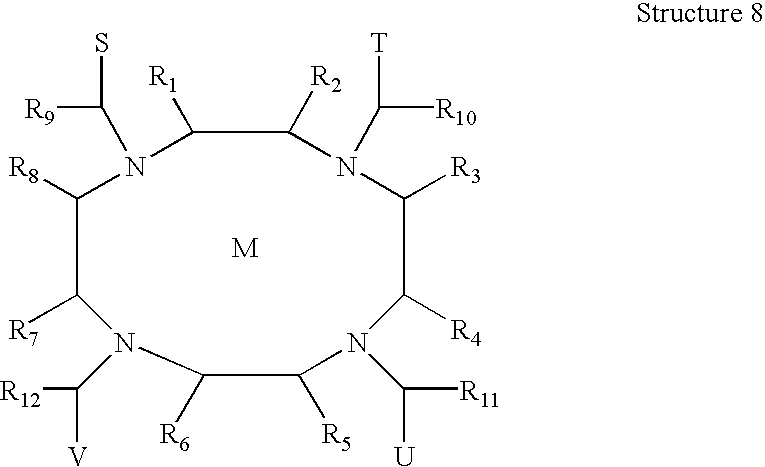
[M].C1([R1])C([R2])N(C([T])[R10])C([R3])C([R4])N(C([R11])[U])C([R5])C([R6])N(C([R12])[V])C([R7])C([R8])N1C(S)[R9]
